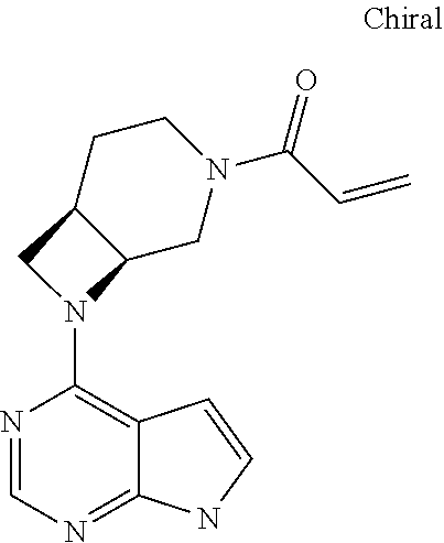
N1=CN=C2C(=C1N1C3C(C1)CCN(C(C=C)=O)C3)C=CN2
